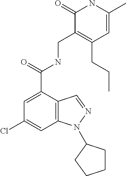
C1(Cl)=CC2=C(C(C(=O)NCC3=C(CCC)C=C(C)NC3=O)=C1)C=NN2C1CCCC1
